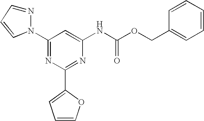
C1(N2N=CC=C2)=NC(C2=CC=CO2)=NC(NC(OCC2=CC=CC=C2)=O)=C1
